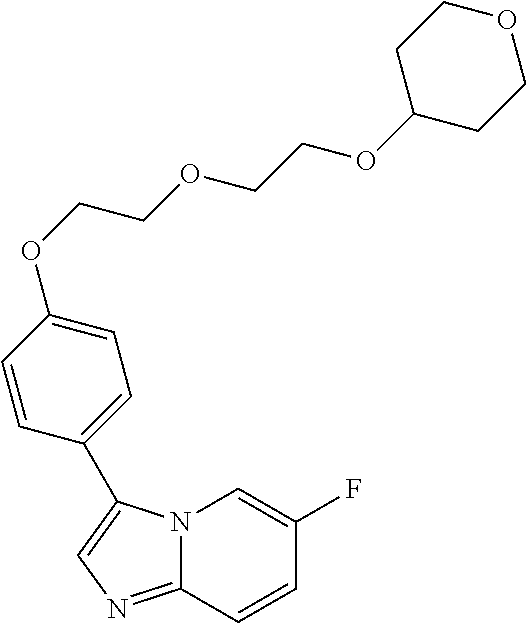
N12C(=NC=C1C1=CC=C(OCCOCCOC3CCOCC3)C=C1)C=CC(F)=C2
